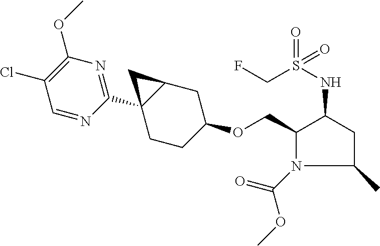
C1(COC2CCC3(C4=NC(OC)=C(Cl)C=N4)C(C2)C3)N(C(=O)OC)C(C)CC1NS(=O)(CF)=O
